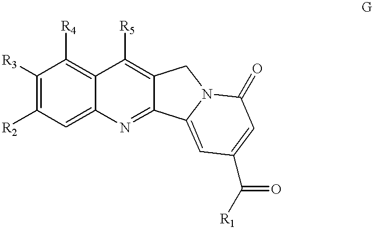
[R3]C1=C([R2])C=C2C(=C1[R4])C([R5])=C1C(=N2)C2=CC(C([R1])=O)=CC(=O)N2C1
